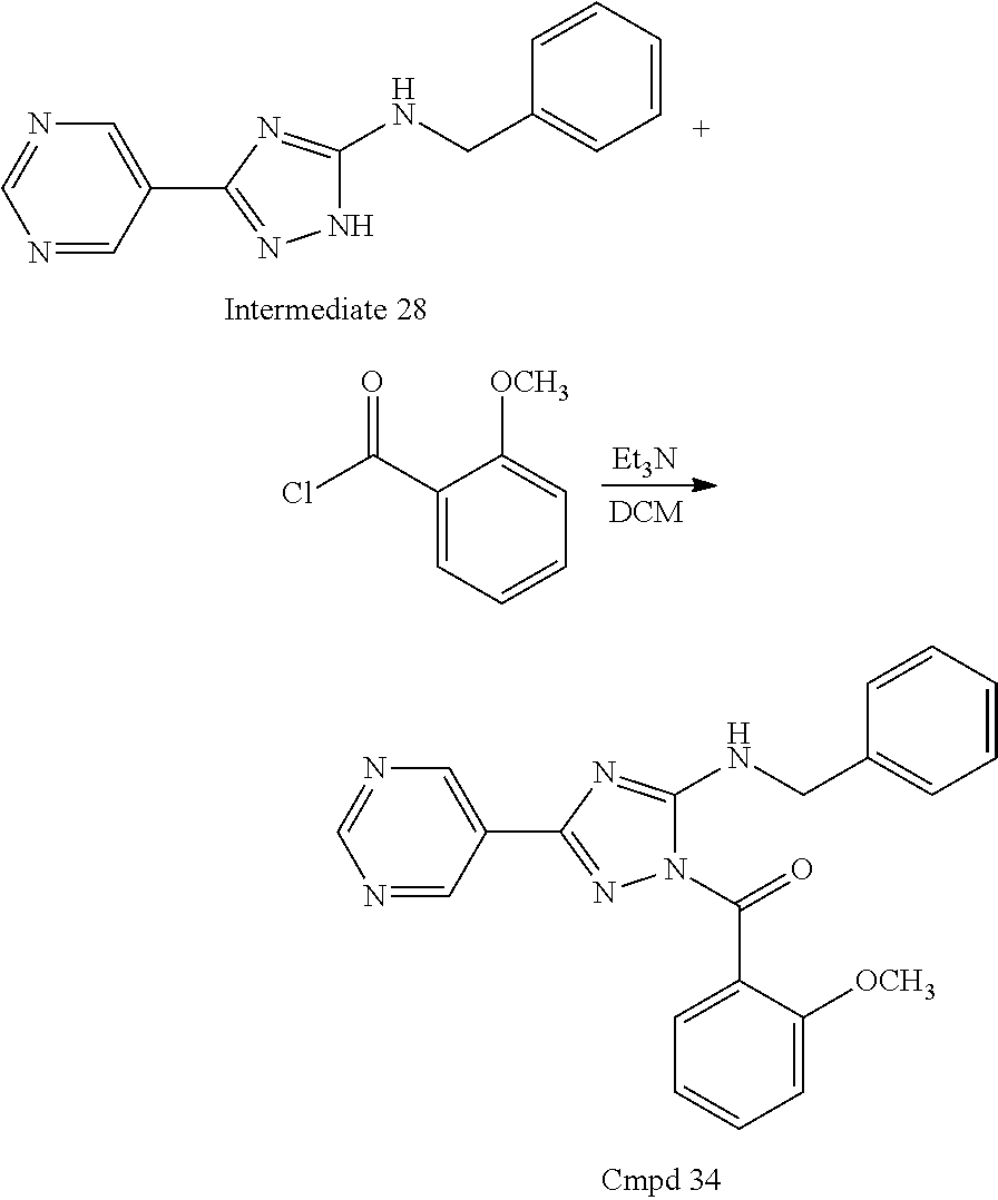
N1C(NCC2=CC=CC=C2)=NC(C2=CN=CN=C2)=N1.N1(C(=O)C2=CC=CC=C2[OCH3])C(NCC2=CC=CC=C2)=NC(C2=CN=CN=C2)=N1.[Et3N].[DCM].C1(C(Cl)=O)=CC=CC=C1[OCH3]
